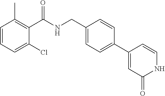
C1=CC=C(Cl)C(C(NCC2=CC=C(C3=CC(=O)NC=C3)C=C2)=O)=C1C
